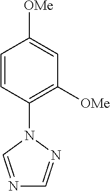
C1=CC(N2C=NC=N2)=C([OMe])C=C1[OMe]
